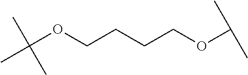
C(CCOC(C)C)COC(C)(C)C
